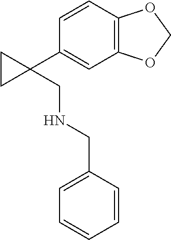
C1=CC=CC(CNCC2(C3=CC4=C(C=C3)OCO4)CC2)=C1
